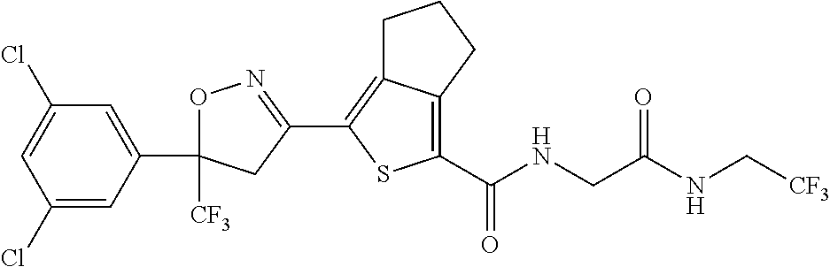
C1(Cl)=CC(C2([CF3])ON=C(C3=C4C(=C(C(=O)NCC(=O)NC[CF3])S3)CCC4)C2)=CC(Cl)=C1
